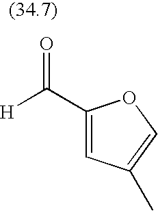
[H]C(=O)C1=CC(C)=CO1
